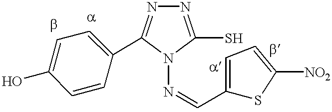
N1=C(S)N(N=CC2=CC=C([NO2])S2)C(C2=CC=C(O)C=C2)=N1
